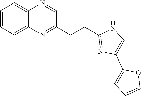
C1=CC=C2C(=C1)N=CC(CCC1=NC(C3=CC=CO3)=CN1)=N2
